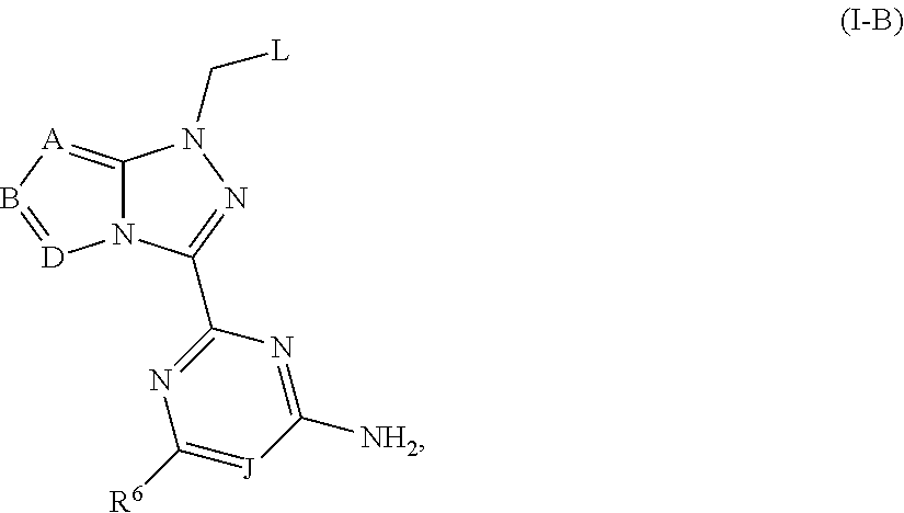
N12C(=[A]B=[D]1)N(C[L])N=C2C1=NC([R6])=[J]C([NH2])=N1
